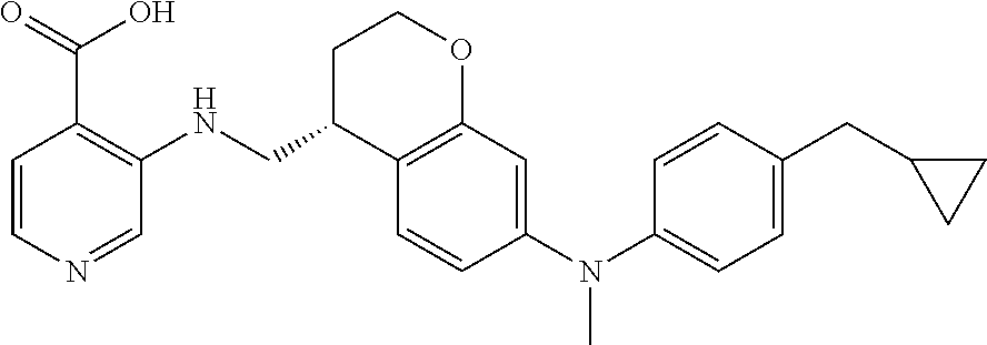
C1=C(N(C2=CC3=C(C=C2)C(CNC2=C(C(O)=O)C=CN=C2)CCO3)C)C=CC(CC2CC2)=C1
